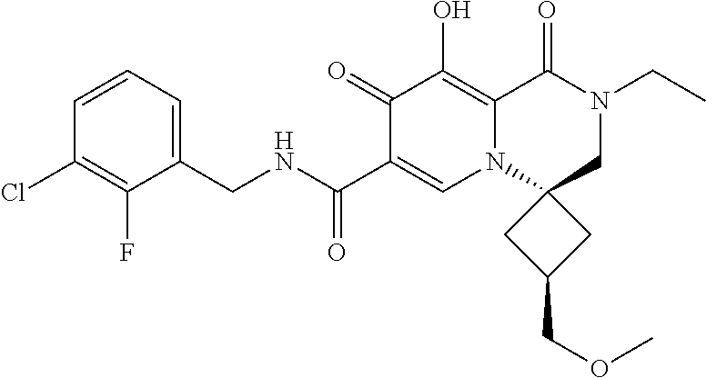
C1(F)=C(Cl)C=CC=C1CNC(C1=CN2C3(CN(CC)C(=O)C2=C(O)C1=O)CC(COC)C3)=O
